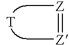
[Z](=[Z]C)C.[T]
